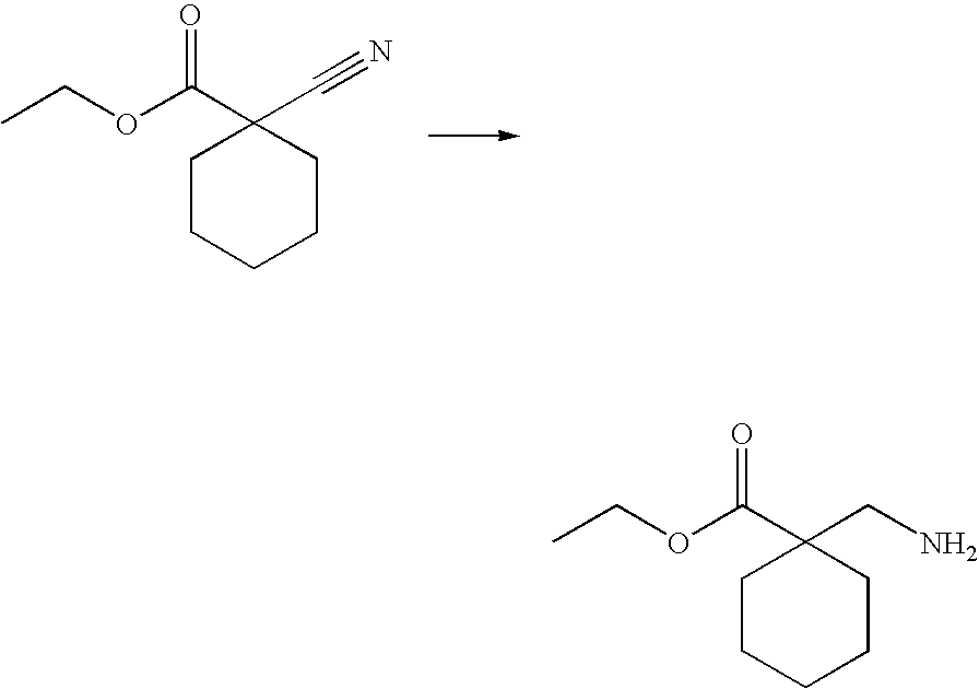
CCOC(C1(C#N)CCCCC1)=O.CCOC(C1(CN)CCCCC1)=O
